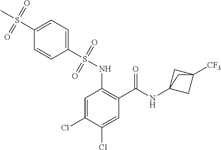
C1=C(Cl)C(Cl)=CC(C(=O)NC23CC([CF3])(C2)C3)=C1NS(C1=CC=C(S(C)(=O)=O)C=C1)(=O)=O
